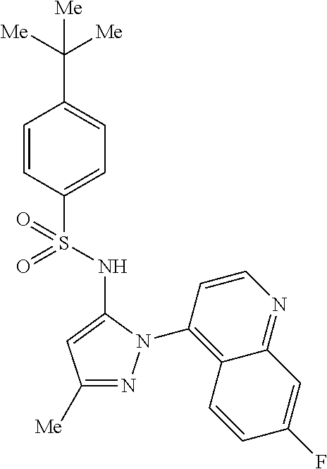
C1=CC(S(=O)(NC2=CC([Me])=NN2C2=C3C(=NC=C2)C=C(F)C=C3)=O)=CC=C1C([Me])([Me])[Me]
